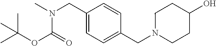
N(C)(CC1=CC=C(CN2CCC(O)CC2)C=C1)C(=O)OC(C)(C)C
